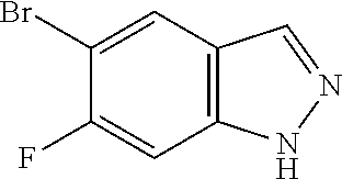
C12=C(NN=C1)C=C(F)C(Br)=C2
